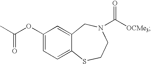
C1(OC(C)=O)=CC=C2C(=C1)CN(C(=O)[OCMe3])CCS2
